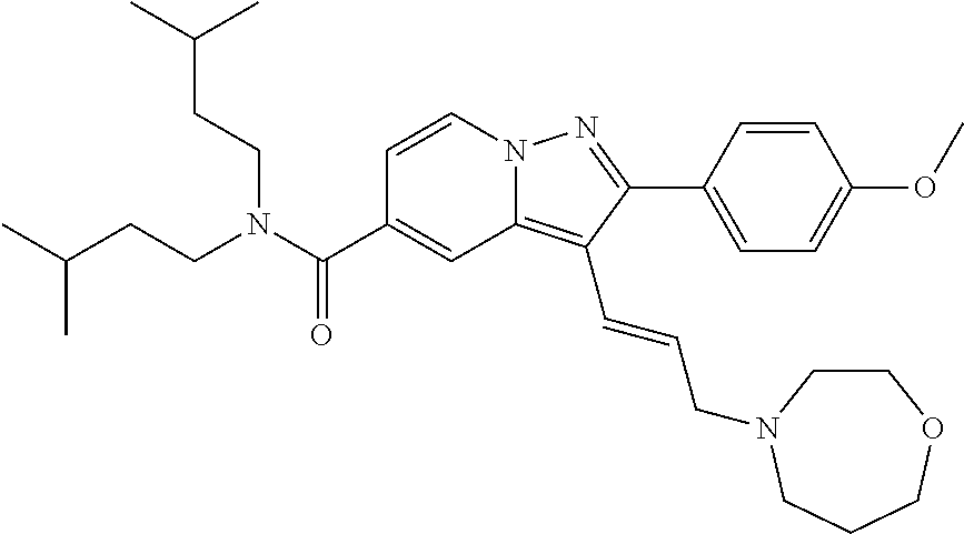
C1=CN2C(=C(C=CCN3CCOCCC3)C(C3=CC=C(OC)C=C3)=N2)C=C1C(N(CCC(C)C)CCC(C)C)=O
